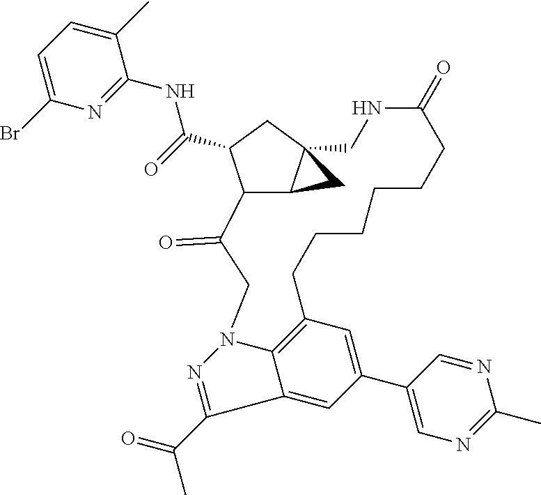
C(NC1=NC(Br)=CC=C1C)(=O)C1CC23C(C2)C1C(=O)CN1C2=C(CCCCCCC(=O)NC3)C=C(C3=CN=C(C)N=C3)C=C2C(C(C)=O)=N1
